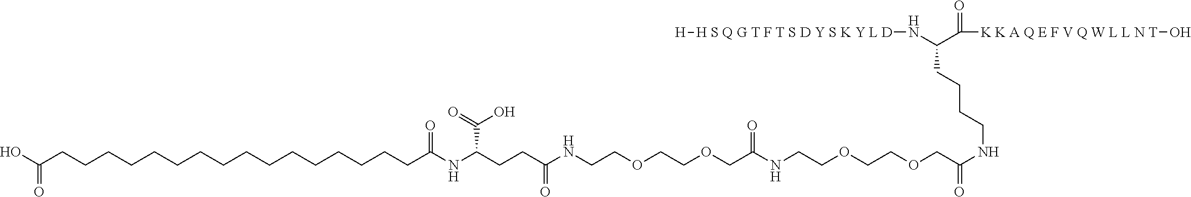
N(C(C([K K A Q E F V Q W L L N T]O)=O)CCCCNC(COCCOCCNC(COCCOCCNC(CCC(NC(CCCCCCCCCCCCCCCCC(O)=O)=O)C(O)=O)=O)=O)=O)[H S Q G T F T S D Y S K Y L D][H]
